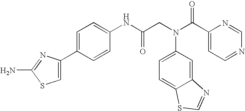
NC1=NC(C2=CC=C(NC(CN(C3=CC=C4C(=C3)N=CS4)C(C3=CC=NC=N3)=O)=O)C=C2)=CS1
